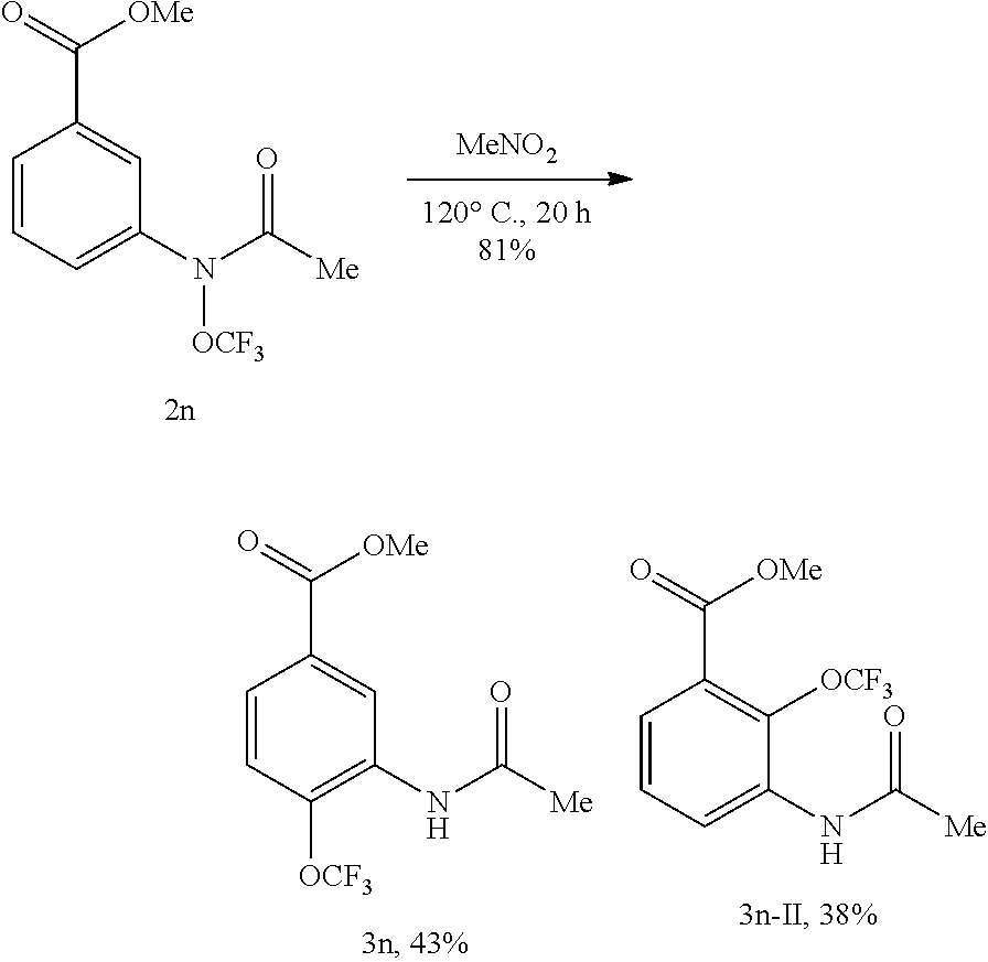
[MeNO2].N(C([Me])=O)([OCF3])C1=CC=CC(C(=O)[OMe])=C1.N(C([Me])=O)C1=C([OCF3])C=CC(C(=O)[OMe])=C1.N(C([Me])=O)C1=CC=CC(C([OMe])=O)=C1[OCF3]
